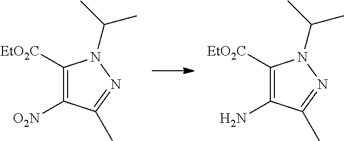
C1([O2N])=C([EtO2C])N(C(C)C)N=C1C.C1(N)=C([EtO2C])N(C(C)C)N=C1C
